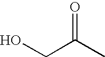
C(O)C(C)=O
